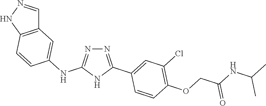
N1=C(NC2=CC3=C(C=C2)NN=C3)NC(C2=CC(Cl)=C(OCC(NC(C)C)=O)C=C2)=N1
